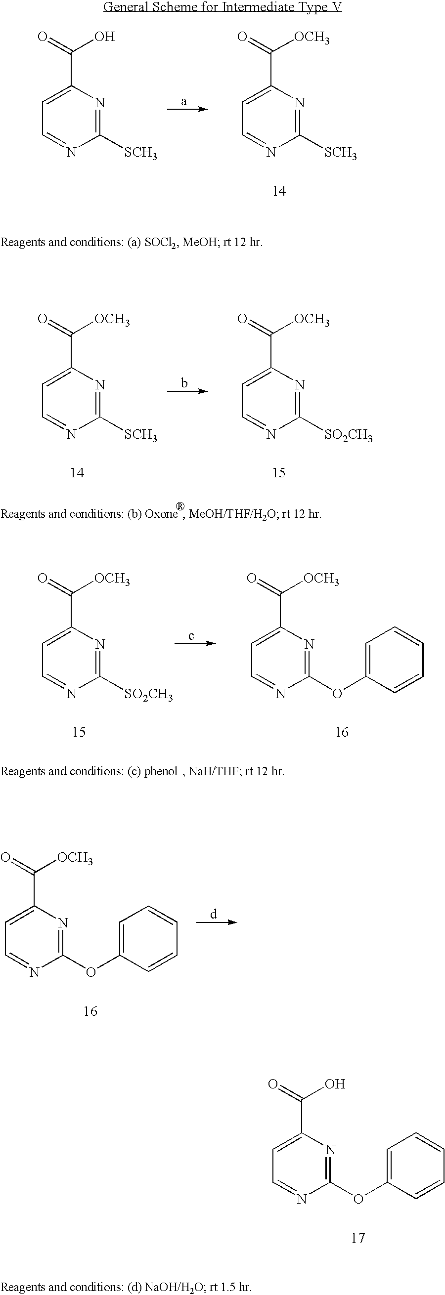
C1([SCH3])=NC(C(=O)O)=CC=N1.C1([SCH3])=NC(C(=O)[OCH3])=CC=N1.C1([SCH3])=NC(C(=O)[OCH3])=CC=N1.C1([SO2CH3])=NC(C(=O)[OCH3])=CC=N1.C1([SO2CH3])=NC(C(=O)[OCH3])=CC=N1.C1(OC2=CC=CC=C2)=NC(C(=O)[OCH3])=CC=N1.C1(OC2=CC=CC=C2)=NC(C(=O)[OCH3])=CC=N1.C1(OC2=CC=CC=C2)=NC(C(=O)O)=CC=N1
